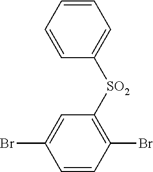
C1=CC=CC([SO2]C2=C(Br)C=CC(Br)=C2)=C1
